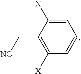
C1=C([X])C(C[NC])=C([X])C=C1
